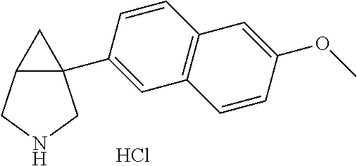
Cl.C12(C3=CC4=C(C=C3)C=C(OC)C=C4)C(CNC1)C2
